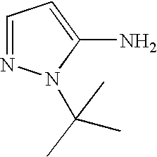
C1=NN(C(C)(C)C)C(N)=C1
